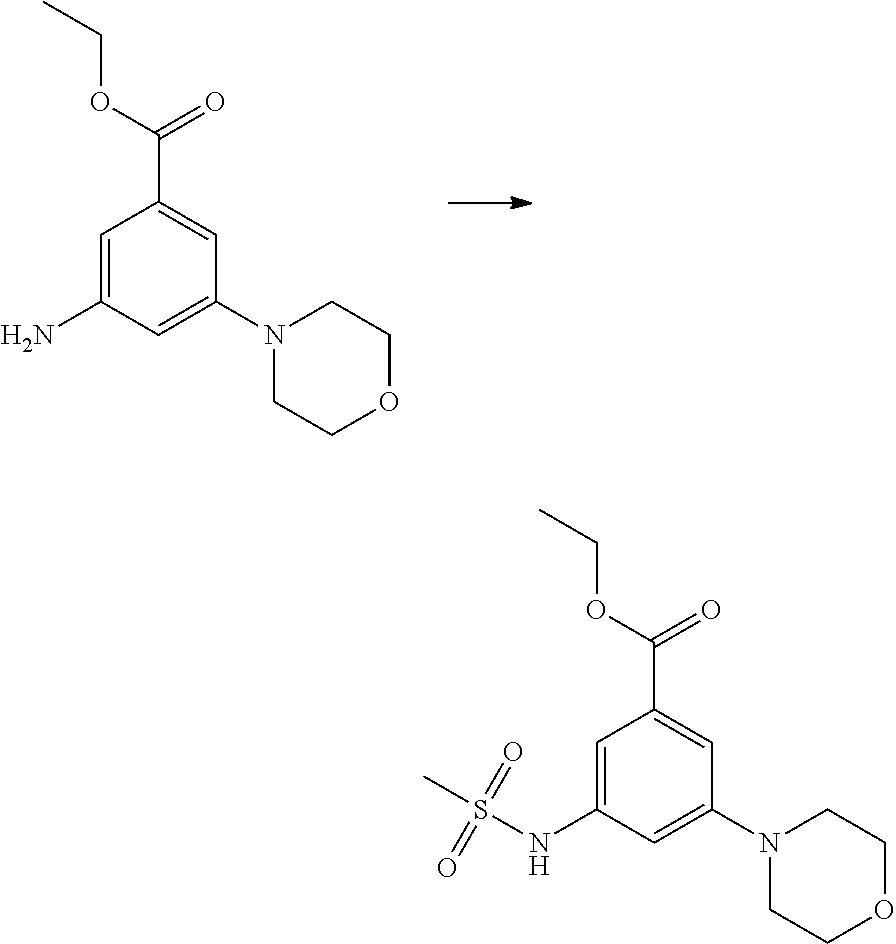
C1=C(N)C=C(N2CCOCC2)C=C1C(OCC)=O.C1=C(NS(C)(=O)=O)C=C(N2CCOCC2)C=C1C(OCC)=O
